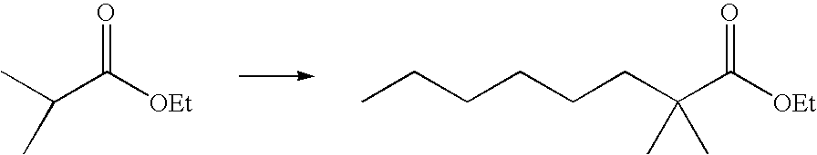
CC(C([OEt])=O)C.C(C(C([OEt])=O)(C)C)CCCCC
